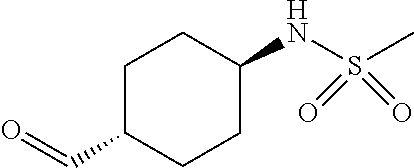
C1C(C=O)CCC(NS(C)(=O)=O)C1
